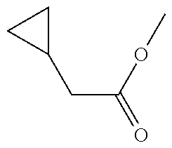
C1(CC(OC)=O)CC1
